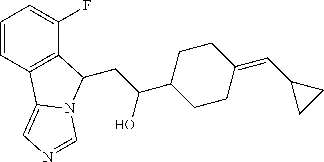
C(C(O)C1CCC(=CC2CC2)CC1)C1C2=C(C=CC=C2F)C2=CN=CN21
